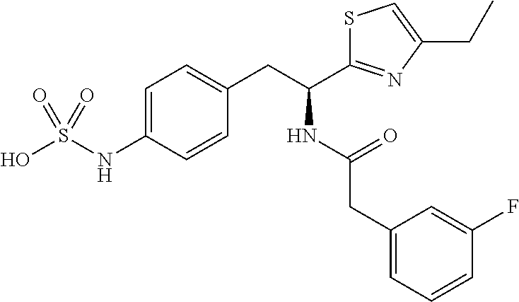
C1=C(NS(O)(=O)=O)C=CC(CC(NC(=O)CC2=CC=CC(F)=C2)C2=NC(CC)=CS2)=C1
